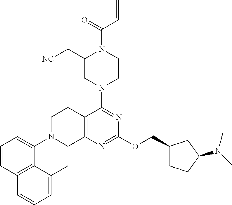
C1=CC2=C(C(N3CC4=C(CC3)C(N3CCN(C(=O)C=C)C(C[NC])C3)=NC(OCC3CCC(N(C)C)C3)=N4)=C1)C(C)=CC=C2
